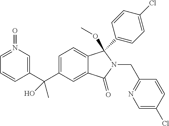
C1=C(C(C2=CN(=O)=CC=C2)(C)O)C=C2C(=C1)C(OC)(C1=CC=C(Cl)C=C1)N(CC1=NC=C(Cl)C=C1)C2=O
